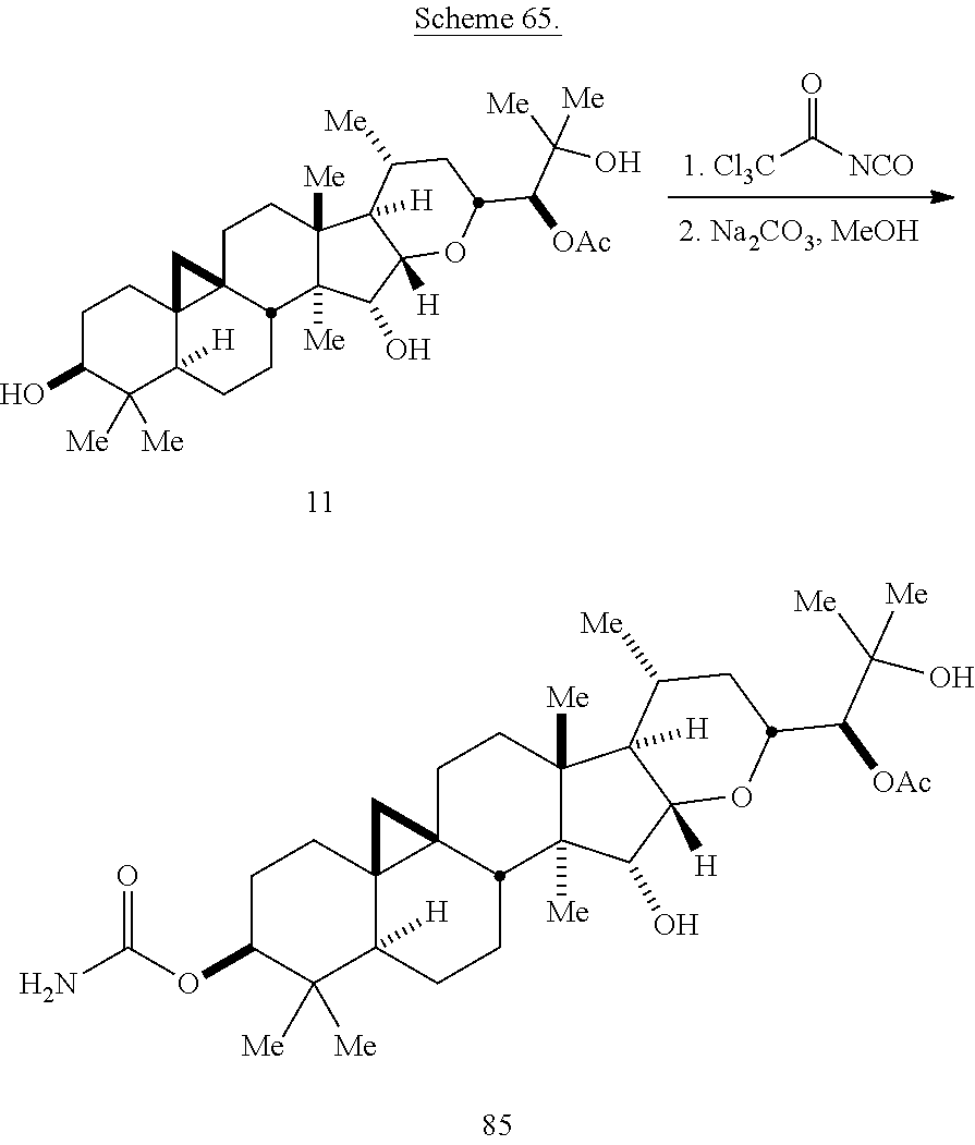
C1C(O)C([Me])([Me])C2([H])C3(C1)C1(CCC4([Me])C([Me])(C(O)C5([H])C4([H])C([Me])CC(C([OAc])C([Me])(O)[Me])O5)C1CC2)C3.[Cl3C]C([NCO])=O.C1C(OC(N)=O)C([Me])([Me])C2([H])C3(C1)C1(CCC4([Me])C([Me])(C(O)C5([H])C4([H])C([Me])CC(C([OAc])C([Me])(O)[Me])O5)C1CC2)C3
